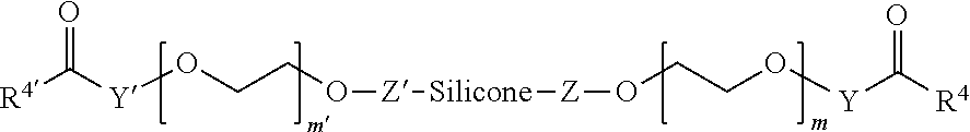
[Silicone]([Z]OCCO[Y]C([R4])=O)[Z]OCCO[Y]C([R4])=O
